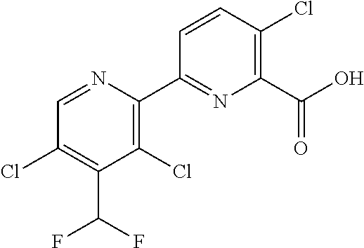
C1(Cl)=C(C(O)=O)N=C(C2=C(Cl)C(C(F)F)=C(Cl)C=N2)C=C1
